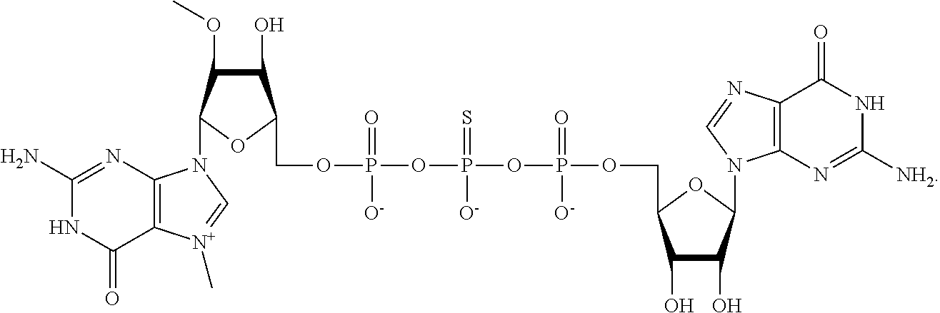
C1(N)=NC2=C(C(=O)N1)[N+](C)=CN2C1C(OC)C(O)C(COP(=O)([O-])OP(OP(OCC2C(O)C(O)C(N3C4=C(C(=O)NC([NH2])=N4)N=C3)O2)(=O)[O-])(=S)[O-])O1
